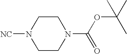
C1CN([NC])CCN1C(OC(C)(C)C)=O
